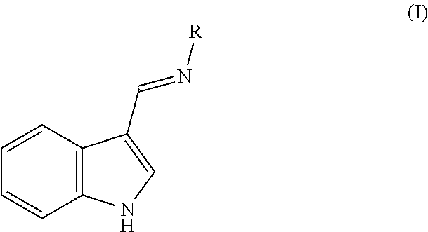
C12=C(C=CC=C1)C(C=N[R])=CN2
